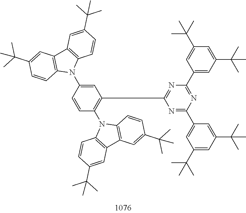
C1=CC(N2C3=C(C4=C2C=CC(C(C)(C)C)=C4)C=C(C(C)(C)C)C=C3)=CC(C2=NC(C3=CC(C(C)(C)C)=CC(C(C)(C)C)=C3)=NC(C3=CC(C(C)(C)C)=CC(C(C)(C)C)=C3)=N2)=C1N1C2=C(C3=C1C=CC(C(C)(C)C)=C3)C=C(C(C)(C)C)C=C2
